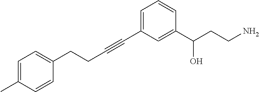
C(CC#CC1=CC=CC(C(CCN)O)=C1)C1=CC=C(C)C=C1
